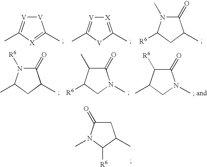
[V]1[V]=C(C)[X]=C1C.C1(=O)N(C)C([R6])CC1C.[X]1=C(C)[V]C(C)=[V]1.C1(=O)N([R6])C(C)CC1C.C1(=O)C(C)C([R6])CN1C.C1(=O)C([R6])C(C)CN1C.C1C(=O)N(C)C([R6])C1C
